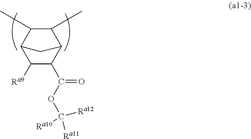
C1([Ra9])C(C(=O)OC([Ra11])([Ra10])[Ra12])C2CC1C(C)C2C
